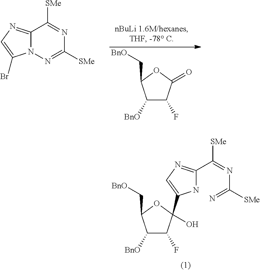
C12=NC=C(Br)N1N=C([SMe])N=C2[SMe].C1([BnO])C(F)C(=O)OC1C[BnO].C1([BnO])C(F)C(C2=CN=C(C(=NC(=N)[SMe])[SMe])N2)(O)OC1C[BnO]
